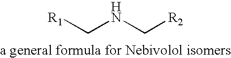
[R1]CNC[R2]
